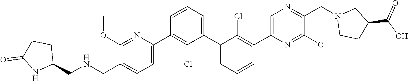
C1(OC)=NC(C2=C(Cl)C(C3=CC=CC(C4=CN=C(CN5CCC(C(O)=O)C5)C(OC)=N4)=C3Cl)=CC=C2)=CC=C1C[HN]CC1CCC(=O)N1
